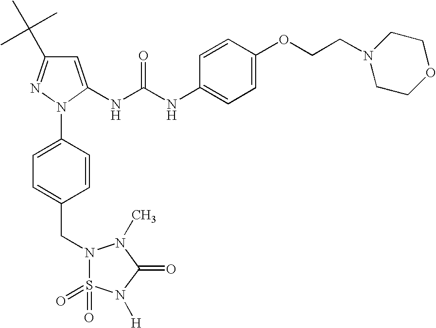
C1=C(NC(NC2=CC=C(OCCN3CCOCC3)C=C2)=O)N(C2=CC=C(CN3S(=O)(=O)N([H])C(=O)N3C)C=C2)N=C1C(C)(C)C
